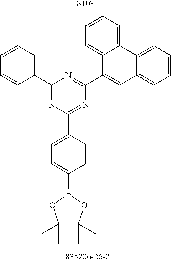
[S103].C1(B2OC(C)(C)C(C)(C)O2)=CC=C(C2=NC(C3=CC4=CC=CC=C4C4=CC=CC=C34)=NC(C3=CC=CC=C3)=N2)C=C1
